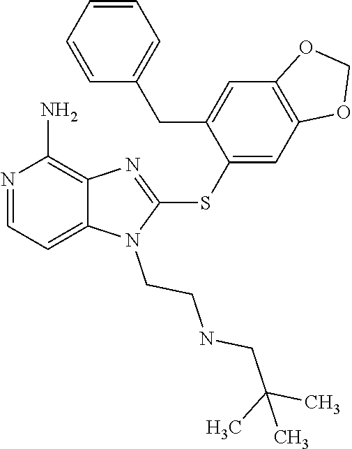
C12=CC=NC(N)=C1N=C(SC1=CC3=C(C=C1CC1=CC=CC=C1)OCO3)N2CCNCC(C)(C)C
